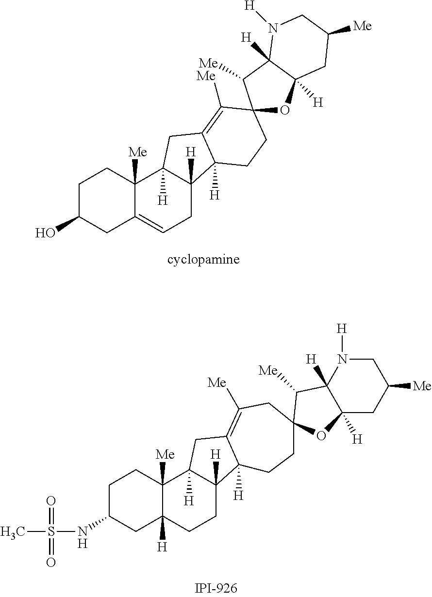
C1C(O)CC2=CCC3([H])C([H])(C2([Me])C1)CC1=C([Me])C2(CCC31[H])OC1([H])C([H])(C2[Me])N([H])CC([Me])C1.C1C(NS(=O)(=O)C)CC2([H])C([Me])(C1)C1([H])C([H])(CC2)C2([H])C(=C([Me])CC3(CC2)C([Me])C2([H])C([H])(CC([Me])CN2[H])O3)C1
